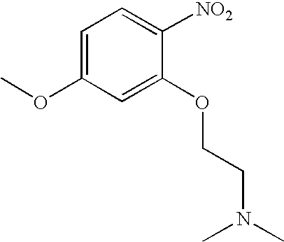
C1=C(OC)C=C(OCCN(C)C)C([NO2])=C1
